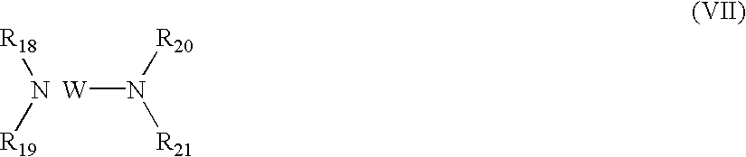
[W]N([R20])[R21].N([R18])[R19]
